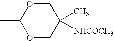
C1(C)OCC(C)([NHCOCH3])CO1
